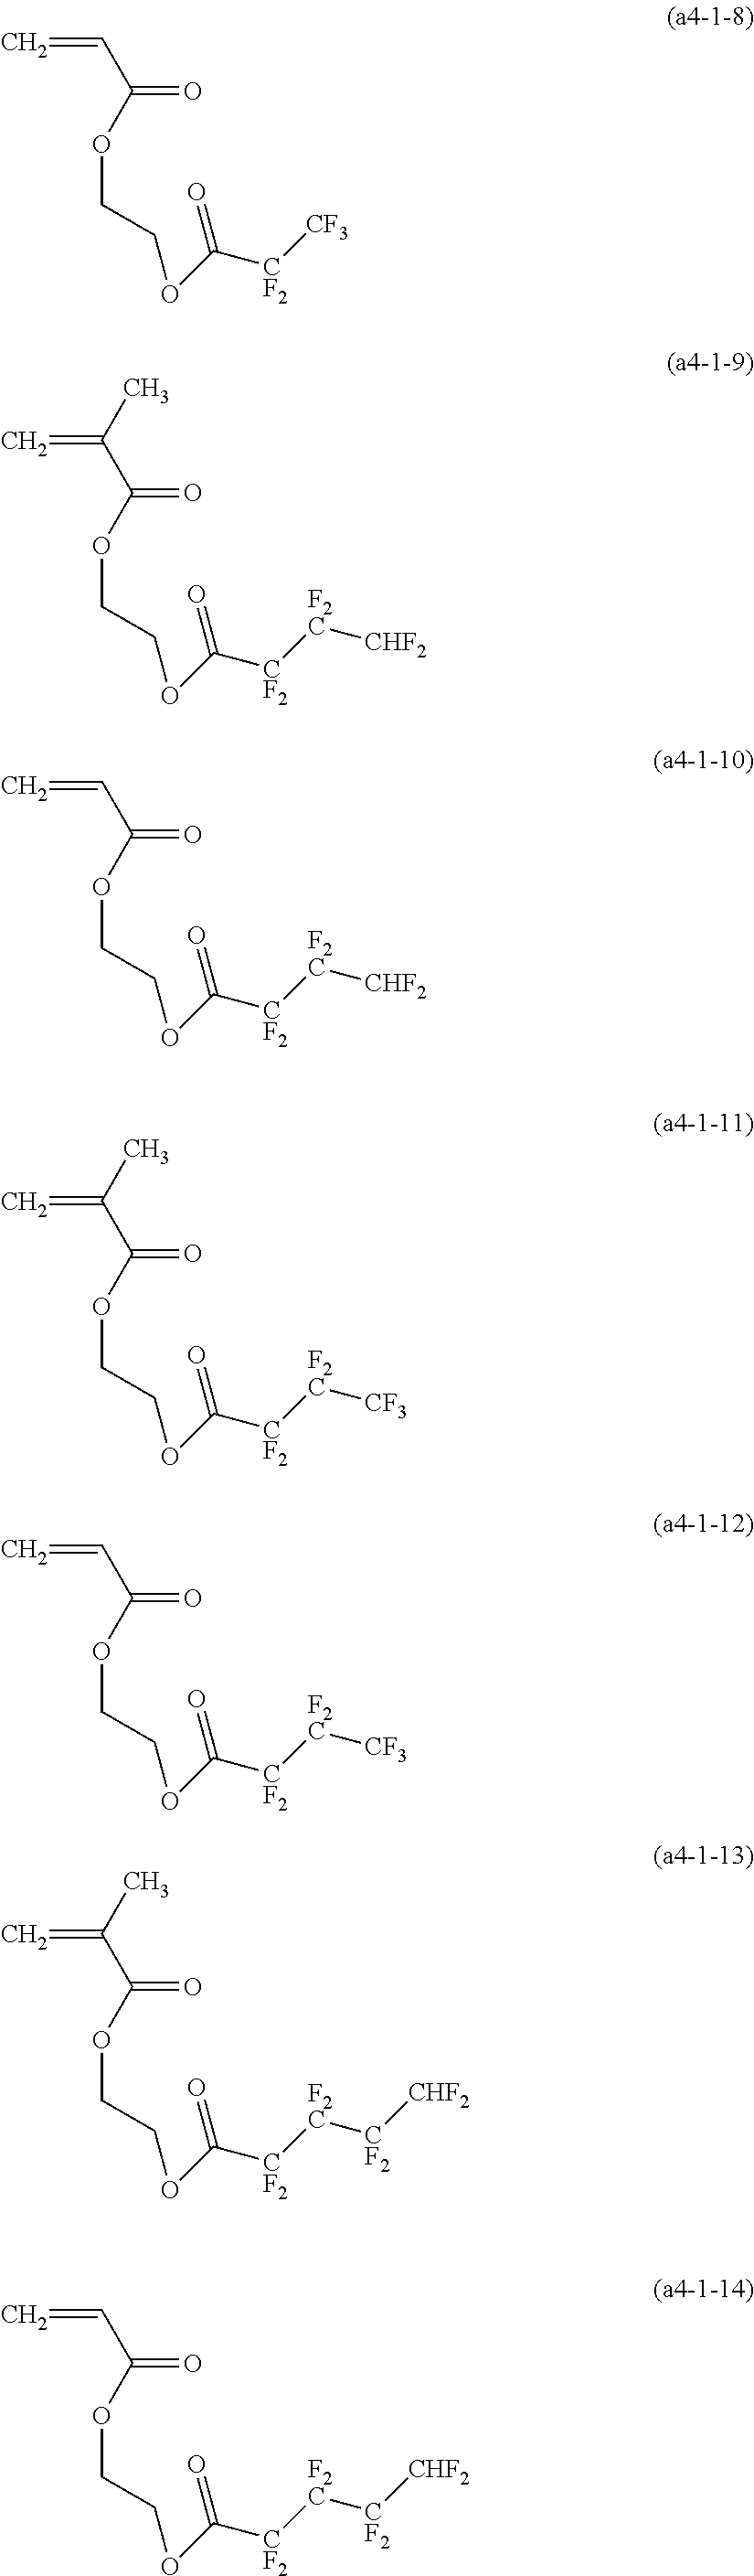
C=CC(OCCOC([CF2][CF3])=O)=O.C=C(C)C(OCCOC([CF2][F2C][CHF2])=O)=O.C=CC(OCCOC([CF2][F2C][CHF2])=O)=O.C=C(C)C(OCCOC([CF2][F2C][CF3])=O)=O.C=CC(OCCOC([CF2][F2C][CF3])=O)=O.C=C(C)C(OCCOC([CF2][F2C][CF2][CHF2])=O)=O.C=CC(OCCOC([CF2][F2C][CF2][CHF2])=O)=O
